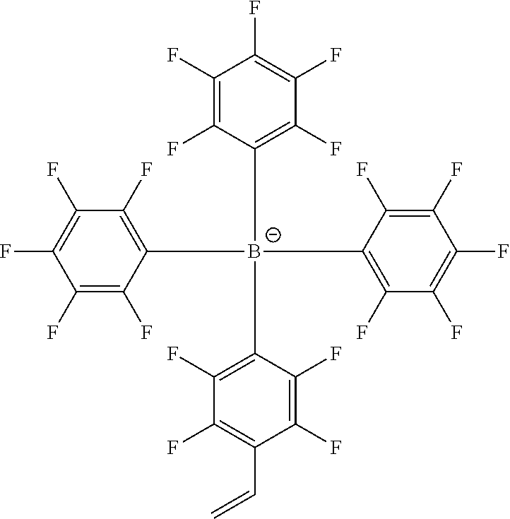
C1(F)=C(F)C([B-](C2=C(F)C(F)=C(C=C)C(F)=C2F)(C2=C(F)C(F)=C(F)C(F)=C2F)C2=C(F)C(F)=C(F)C(F)=C2F)=C(F)C(F)=C1F
